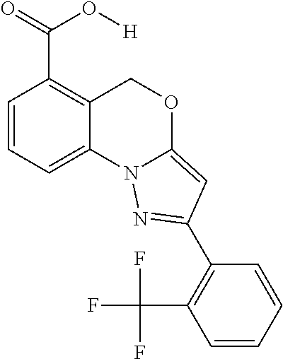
C1=CC=C2C(=C1C(=O)O[H])COC1=CC(C3=C(C(F)(F)F)C=CC=C3)=NN21
